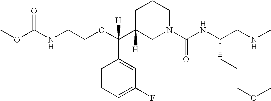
O(C(C1([H])CN(C(NC(CCCOC)CNC)=O)CCC1)(C1=CC(F)=CC=C1)[H])CCNC(OC)=O
